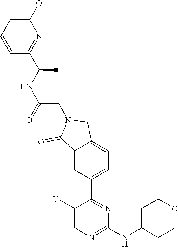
C1(Cl)=CN=C(NC2CCOCC2)N=C1C1=CC=C2C(=C1)C(=O)N(CC(NC(C1=NC(OC)=CC=C1)C)=O)C2
